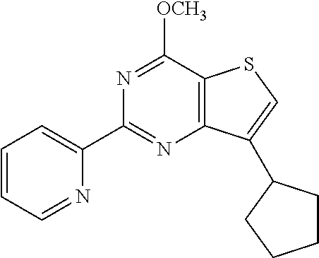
C1(C2=NC3=C(C([OCH3])=N2)SC=C3C2CCCC2)=CC=CC=N1
